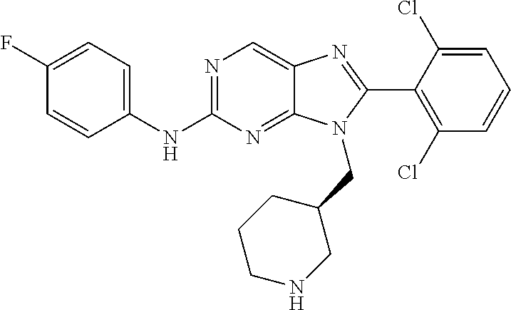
N(C1=NC=C2C(=N1)N(CC1CCCNC1)C(C1=C(Cl)C=CC=C1Cl)=N2)C1=CC=C(F)C=C1
